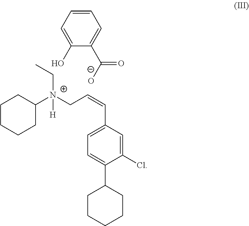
C1CCCC([N+](CC=CC2=CC=C(C3CCCCC3)C(Cl)=C2)(CC)[H])C1.C1(O)=CC=CC=C1C([O-])=O
